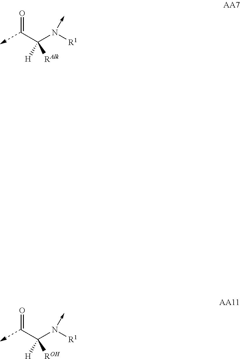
O=CC(N([R1])->C)([H])[RAlk].O=CC(N([R1])->C)([H])[ROH]
